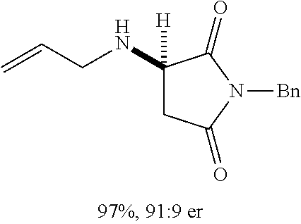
C(NC1([H])CC(=O)N([Bn])C1=O)C=C
